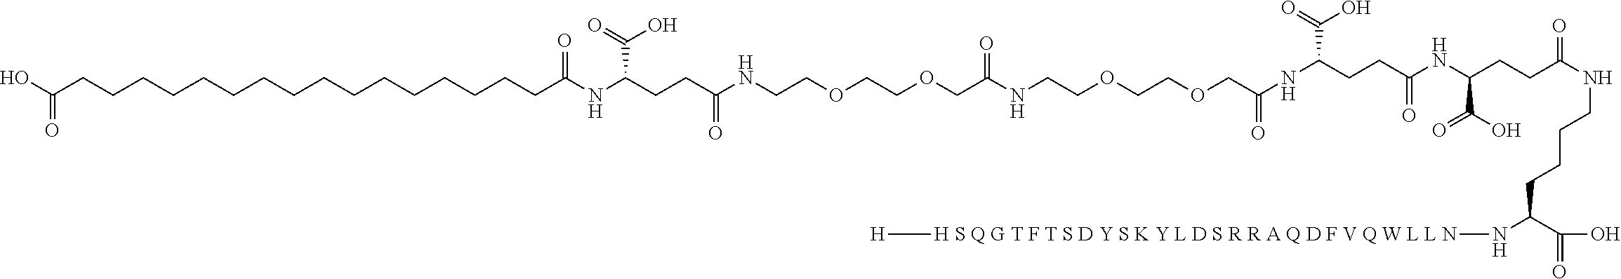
C(COCCOCCNC(CCC(NC(CCCCCCCCCCCCCCCCC(O)=O)=O)C(O)=O)=O)(=O)NCCOCCOCC(=O)NC(CCC(=O)NC(CCC(=O)NCCCCC(N[H S Q G T F T S D Y S K Y L D S R R A Q D F V Q W L L N][H])C(=O)O)C(O)=O)C(O)=O
